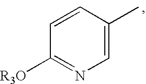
C1=C(C)C=CC([R3O])=N1
